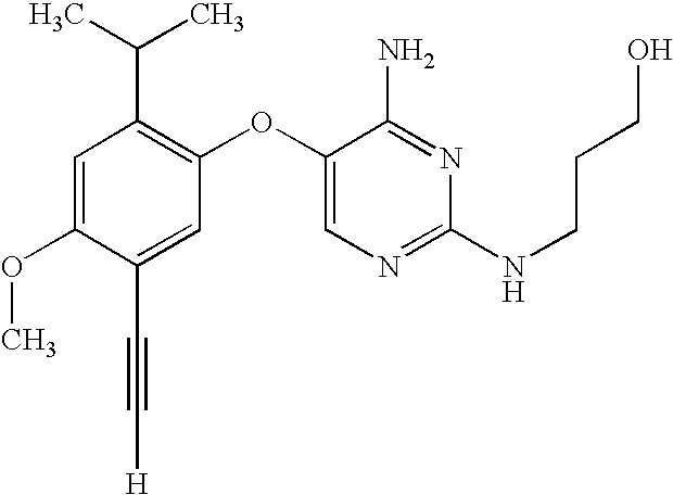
C1=C(OC)C(C#C[H])=CC(OC2=CN=C(NCCCO)N=C2N)=C1C(C)C
